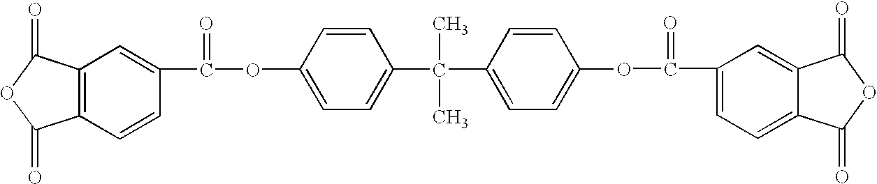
C12=CC(C(OC3=CC=C(C(C4=CC=C(OC(C5=CC6=C(C=C5)C(=O)OC6=O)=O)C=C4)(C)C)C=C3)=O)=CC=C1C(=O)OC2=O
